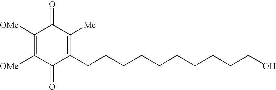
C1(CCCCCCCCCCO)=C([Me])C(=O)C([OMe])=C([OMe])C1=O
